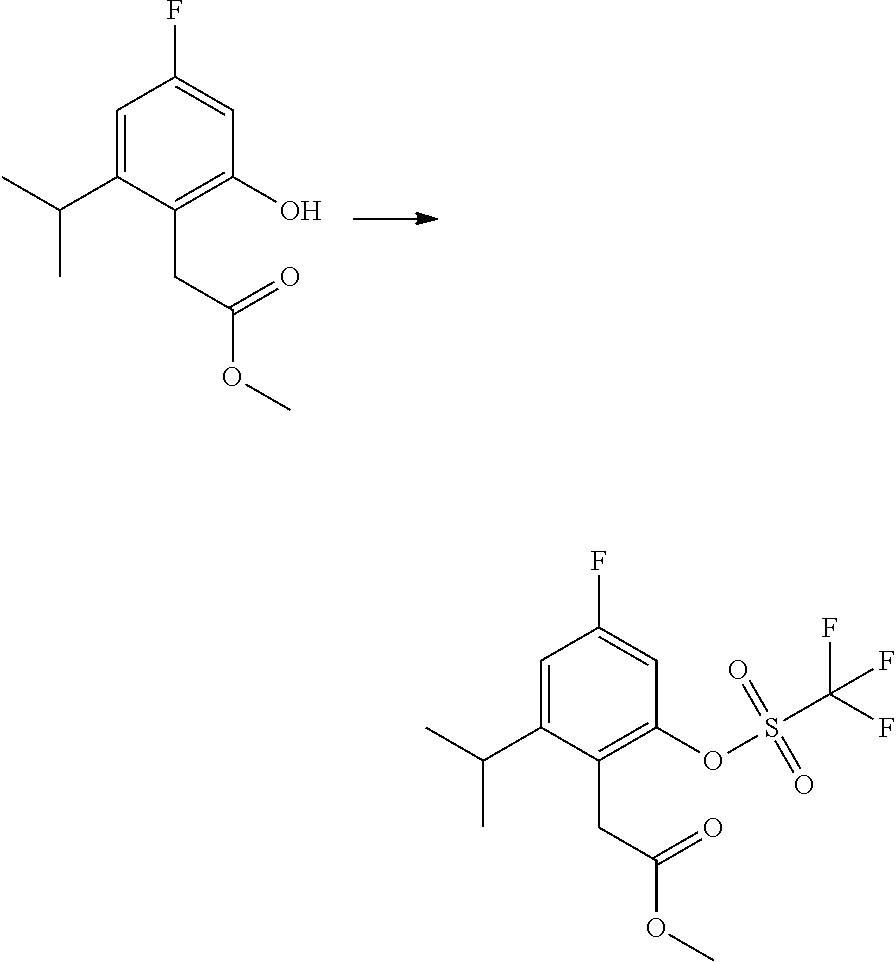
C1=C(C(C)C)C(CC(OC)=O)=C(O)C=C1F.C1=C(C(C)C)C(CC(OC)=O)=C(OS(C(F)(F)F)(=O)=O)C=C1F
